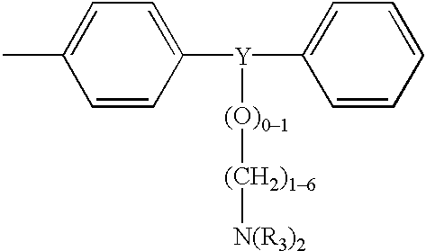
C1=CC([Y](C2=CC=CC=C2)O[(CH2)16][N(R3)2])=CC=C1C
